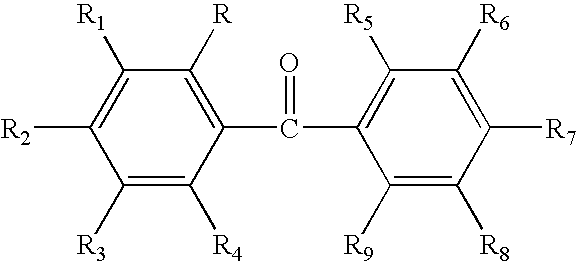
[R2]C1=C([R1])C([R])=C(C(C2=C([R5])C([R6])=C([R7])C([R8])=C2[R9])=O)C([R4])=C1[R3]
